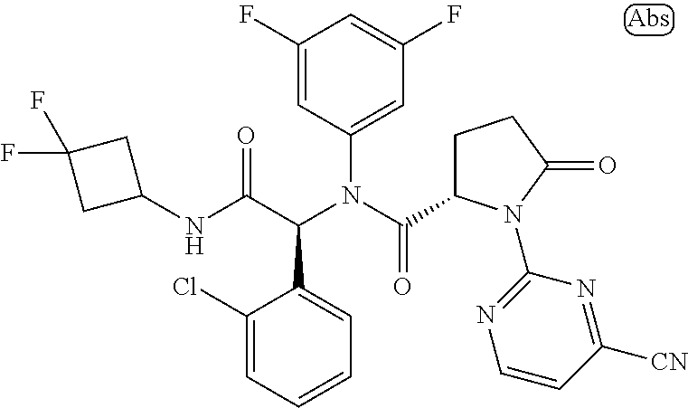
C1(F)=CC(N(C(C2CCC(=O)N2C2=NC=CC([CN])=N2)=O)C(C(NC2CC(F)(F)C2)=O)C2=CC=CC=C2Cl)=CC(F)=C1
